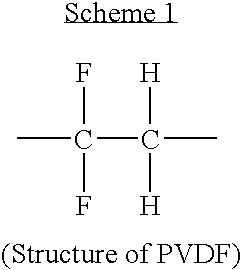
FC(C([H])(C)[H])(C)F
